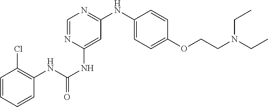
C1(OCCN(CC)CC)=CC=C(NC2=NC=NC(NC(NC3=C(Cl)C=CC=C3)=O)=C2)C=C1
